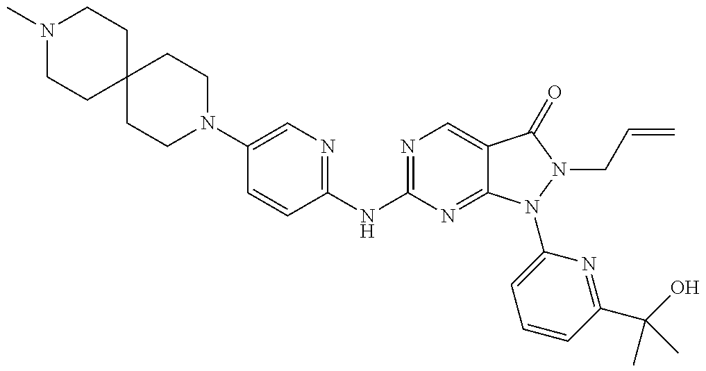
N1(C)CCC2(CC1)CCN(C1=CN=C(NC3=NC=C4C(=N3)N(C3=CC=CC(C(O)(C)C)=N3)N(CC=C)C4=O)C=C1)CC2
